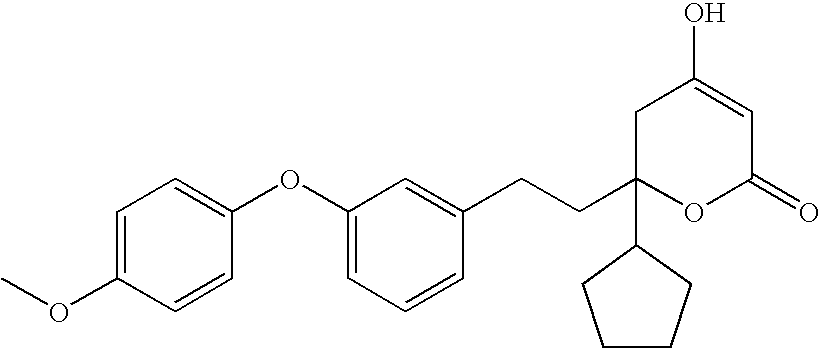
C1(OC2=CC=C(OC)C=C2)=CC=CC(CCC2(C3CCCC3)OC(=O)C=C(O)C2)=C1
